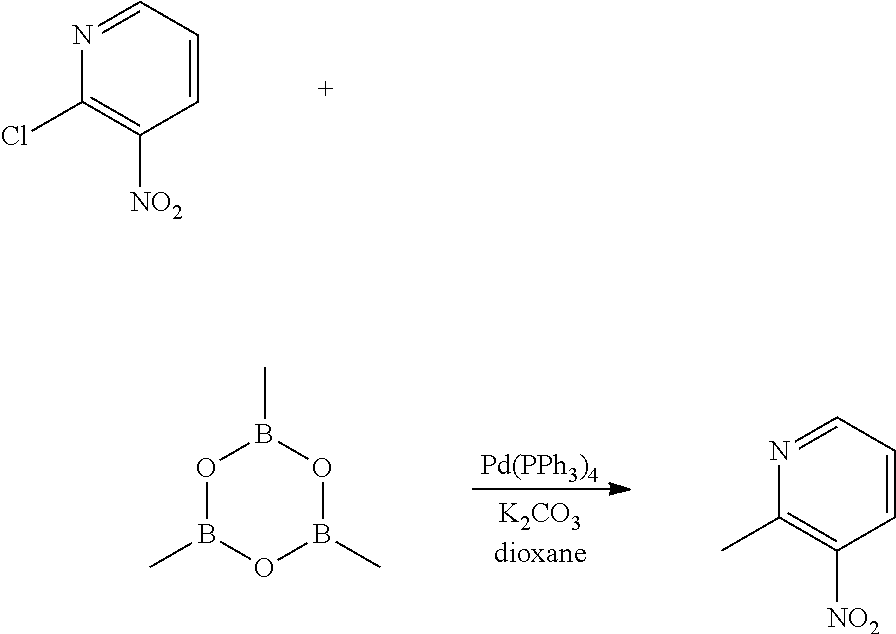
C1=CC=NC(Cl)=C1[NO2].[Pd(PPh3)4].O1B(C)OB(C)OB1C.C1=CC=NC(C)=C1[NO2]
